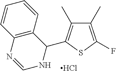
C1(C)=C(F)SC(C2C3=C(N=CN2)C=CC=C3)=C1C.Cl
